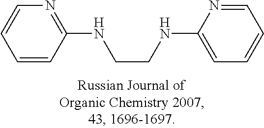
C1=CC(NCCNC2=CC=CC=N2)=NC=C1
